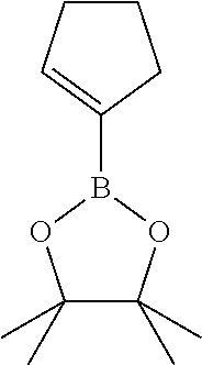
C1(C)(C)C(C)(C)OB(C2=CCCC2)O1
